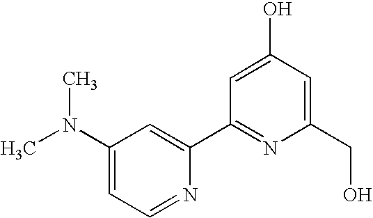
C1(N(C)C)=CC=NC(C2=NC(CO)=CC(O)=C2)=C1
